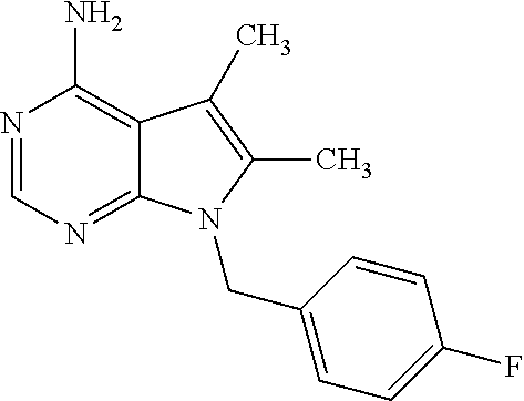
N1=CN=C2C(=C1N)C(C)=C(C)N2CC1=CC=C(F)C=C1
